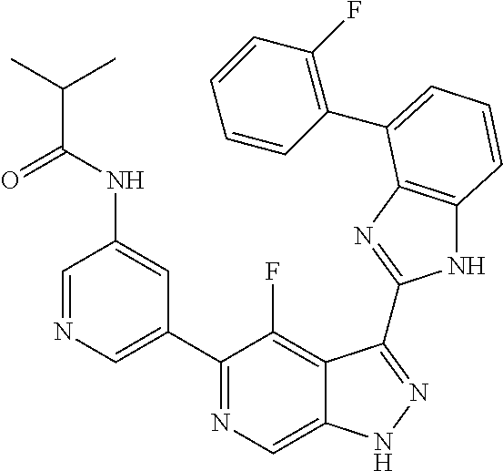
C1=NC=C(C2=NC=C3C(=C2F)C(C2=NC4=C(N2)C=CC=C4C2=C(F)C=CC=C2)=NN3)C=C1NC(C(C)C)=O
